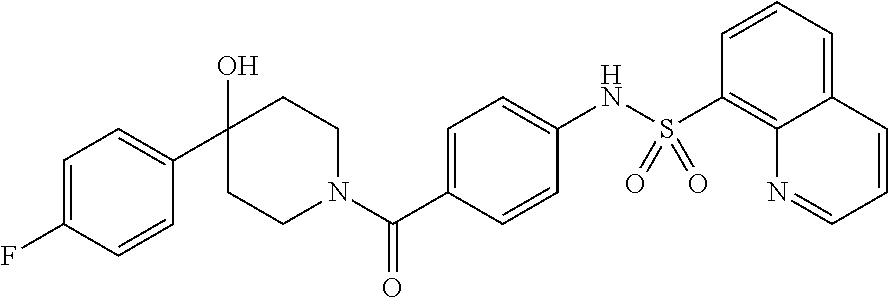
C1(O)(C2=CC=C(F)C=C2)CCN(C(C2=CC=C(NS(C3=C4C(=CC=C3)C=CC=N4)(=O)=O)C=C2)=O)CC1
